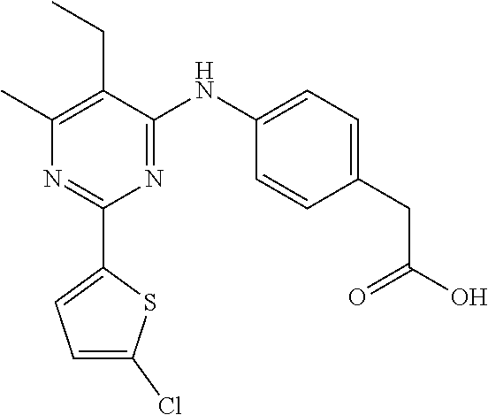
N1=C(NC2=CC=C(CC(O)=O)C=C2)C(CC)=C(C)N=C1C1=CC=C(Cl)S1
